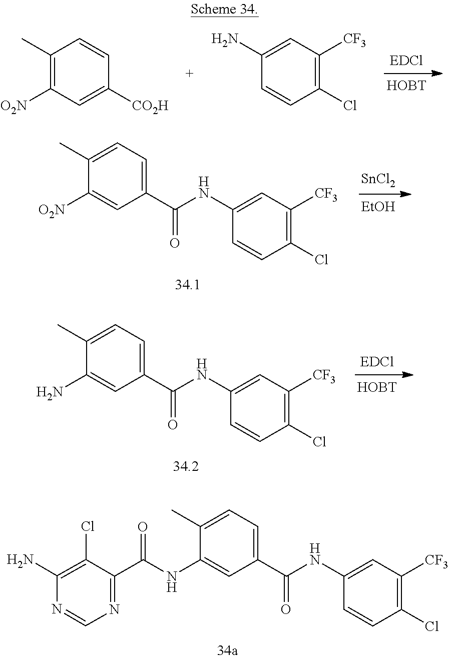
[HOBT].C1(C)=C([O2N])C=C([CO2H])C=C1.C1([CF3])=C(Cl)C=CC(N)=C1.[SnCl2].[EtOH].C1([CF3])=C(Cl)C=CC(NC(=O)C2=CC=C(C)C([O2N])=C2)=C1.[HOBT].C1([CF3])=C(Cl)C=CC(NC(=O)C2=CC=C(C)C(N)=C2)=C1.C1([CF3])=C(Cl)C=CC(NC(=O)C2=CC=C(C)C(NC(=O)C3=NC=NC(N)=C3Cl)=C2)=C1
